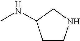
C1C(NC)CCN1
